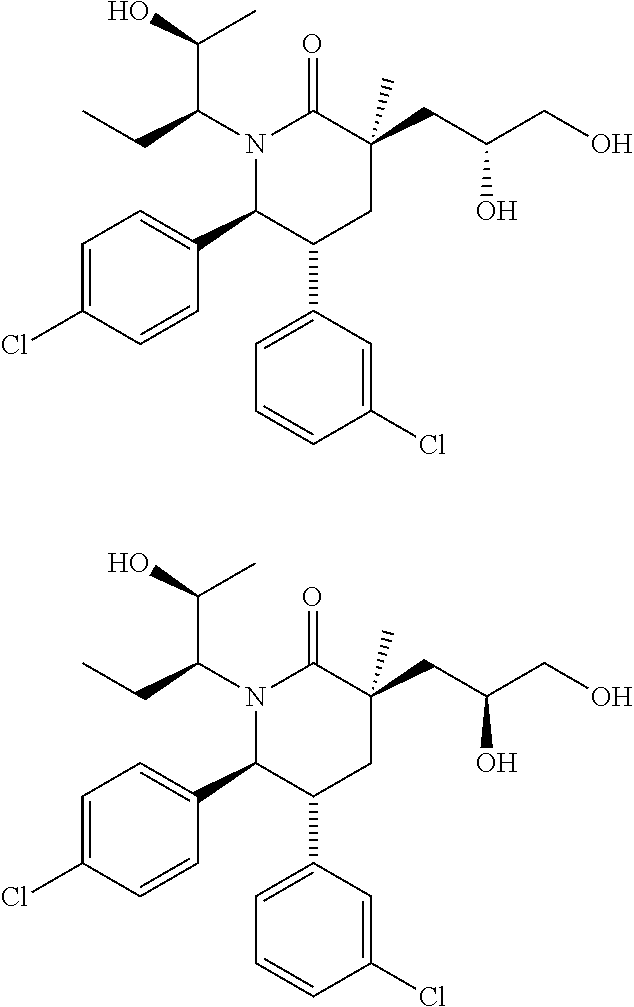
N1(C(CC)C(O)C)C(C2=CC=C(Cl)C=C2)C(C2=CC=CC(Cl)=C2)CC(CC(CO)O)(C)C1=O.N1(C(CC)C(O)C)C(C2=CC=C(Cl)C=C2)C(C2=CC=CC(Cl)=C2)CC(CC(CO)O)(C)C1=O
